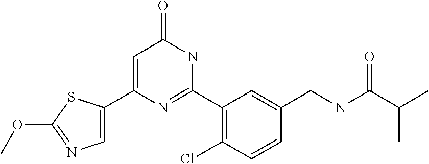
C1(C2=CC(=O)NC(C3=C(Cl)C=CC(CNC(C(C)C)=O)=C3)=N2)=CN=C(OC)S1
